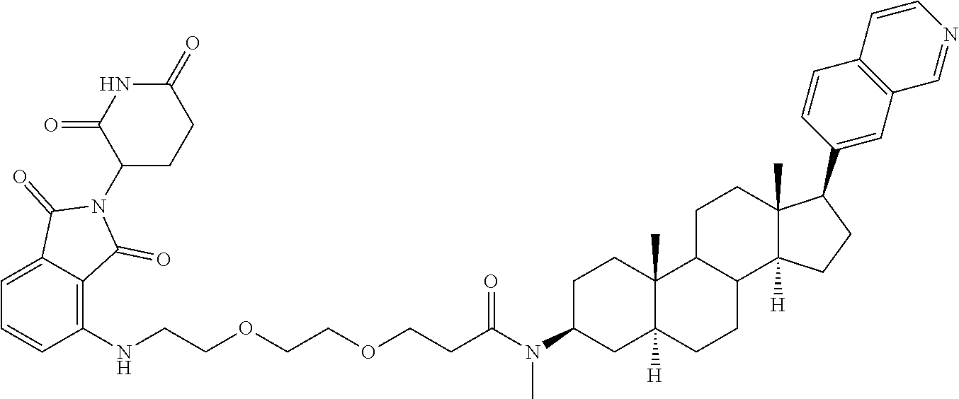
C1=C2C(=C(NCCOCCOCCC(N(C3CC4([H])C(C)(CC3)C3C(CC4)C4([H])C(C)(CC3)C(C3=CC5=C(C=C3)C=CN=C5)CC4)C)=O)C=C1)C(=O)N(C1CCC(=O)NC1=O)C2=O
